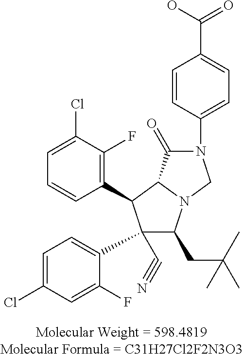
C1=C(Cl)C(F)=C(C2C(C3=CC=C(Cl)C=C3F)(C#N)C(CC(C)(C)C)N3C2C(=O)N(C2=CC=C(C(=O)O)C=C2)C3)C=C1
